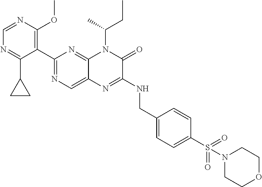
C1(C2=NC=C3C(=N2)N(C(C)CC)C(=O)C(NCC2=CC=C(S(=O)(=O)N4CCOCC4)C=C2)=N3)=C(OC)N=CN=C1C1CC1
